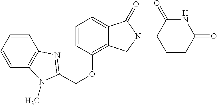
C(OC1=C2C(=CC=C1)C(=O)N(C1CCC(=O)NC1=O)C2)C1=NC2=C(C=CC=C2)N1C
